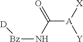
C([A]([X])[Y])(N[Bz][D])=O
